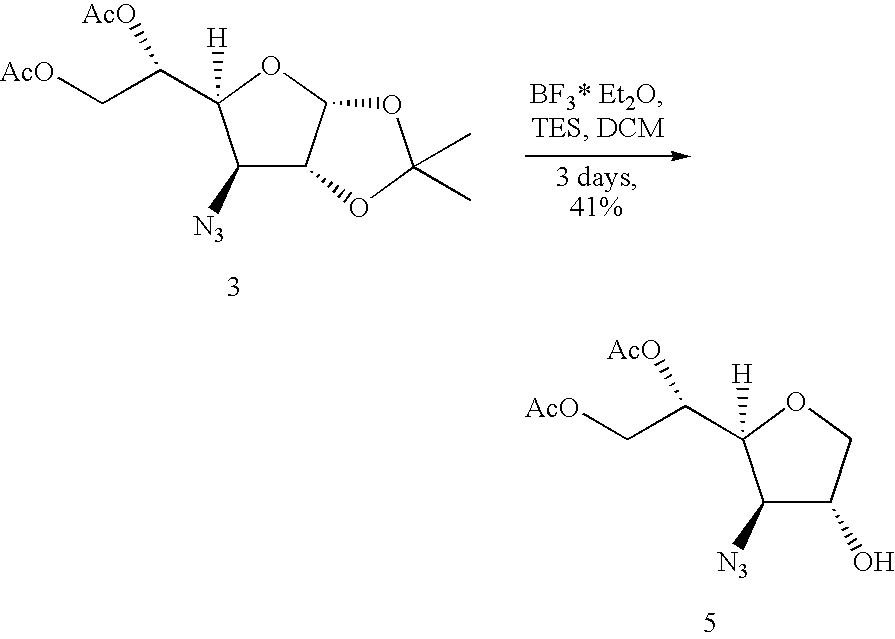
C1([N3])C(O)COC1([H])C(C[AcO])[AcO].C1([N3])C2C(OC1([H])C(C[AcO])[AcO])OC(C)(C)O2
